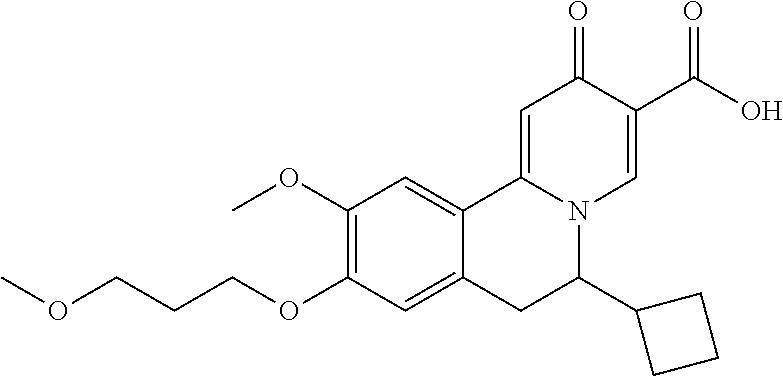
C1(OC)=C(OCCCOC)C=C2C(=C1)C1=CC(=O)C(C(O)=O)=CN1C(C1CCC1)C2
